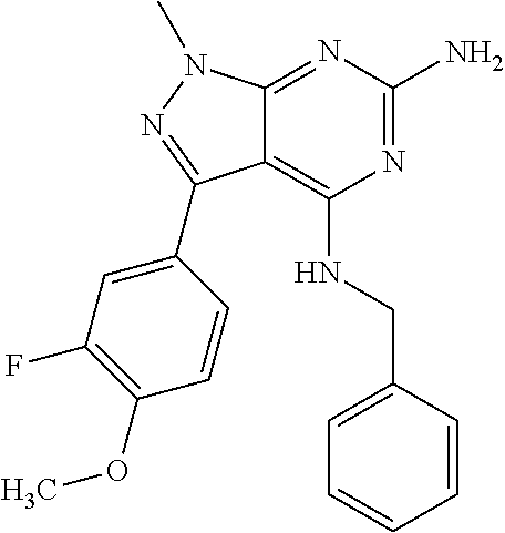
N1=C(N)N=C2C(=C1NCC1=CC=CC=C1)C(C1=CC(F)=C(OC)C=C1)=NN2C
